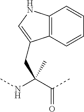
C(C1=CNC2=C1C=CC=C2)C(NC)(C(C)=O)C
